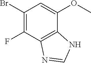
C1(Br)=C(F)C2=C(C(OC)=C1)NC=N2
